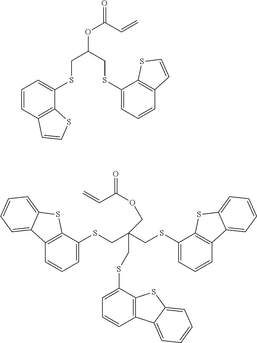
C(C(CSC1=CC=CC2=C1SC=C2)OC(=O)C=C)SC1=CC=CC2=C1SC=C2.C1=C(SCC(CSC2=CC=CC3=C2SC2=CC=CC=C32)(COC(=O)C=C)CSC2=CC=CC3=C2SC2=CC=CC=C32)C2=C(C=C1)C1=CC=CC=C1S2
